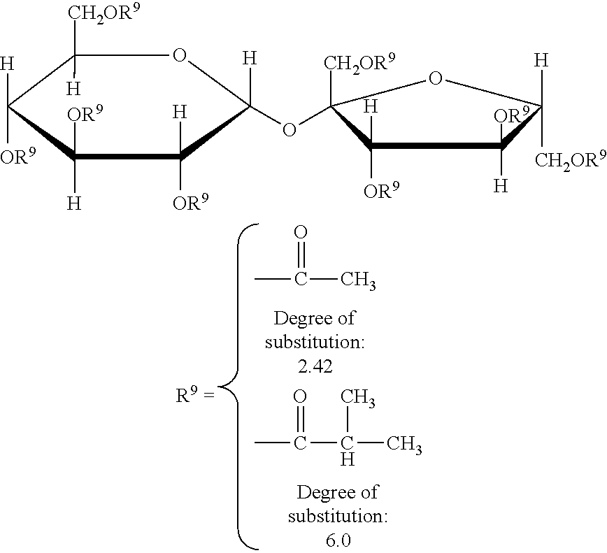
CC(=O)C.CC(=O)C(C)C.C1([CH2OR9])([H])C([H])([OR9])C([H])([OR9])C([H])([OR9])C([H])(OC2([CH2OR9])C([OR9])([H])C([H])([OR9])C([CH2OR9])([H])O2)O1
